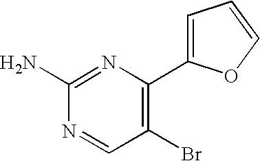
C1(C2=CC=CO2)=C(Br)C=NC(N)=N1
